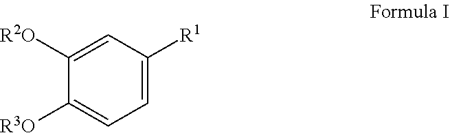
C1=C([R1])C=C([R2O])C([R3O])=C1
